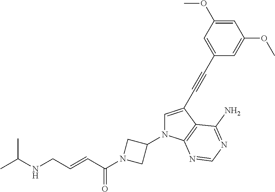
C1=C(C#CC2=CC(OC)=CC(OC)=C2)C2=C(N1C1CN(C(C=CCNC(C)C)=O)C1)N=CN=C2N
